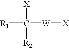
[R1]C([X])([R2])[W][X]
